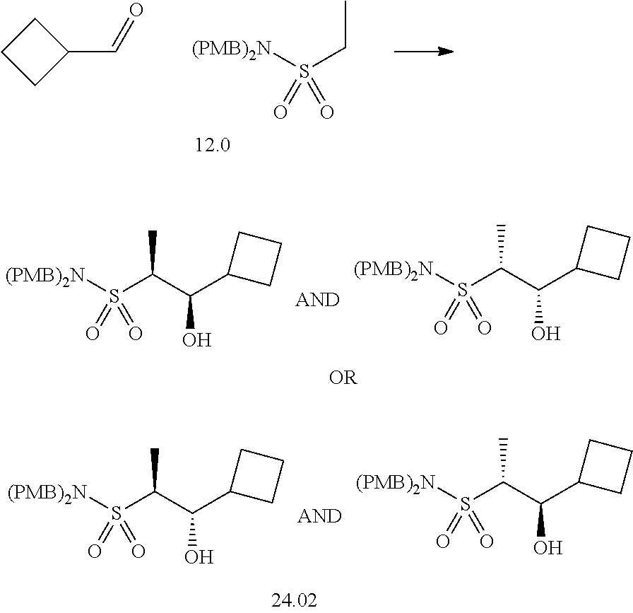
C1CC(C=O)C1.[(PMB)2N]S(CC)(=O)=O.[(PMB)2N]S(C(C(C1CCC1)O)C)(=O)=O.[(PMB)2N]S(C(C(C1CCC1)O)C)(=O)=O.[(PMB)2N]S(C(C(C1CCC1)O)C)(=O)=O.[(PMB)2N]S(C(C(C1CCC1)O)C)(=O)=O
